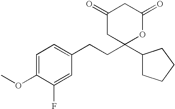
C1(=O)CC(C2CCCC2)(CCC2=CC=C(OC)C(F)=C2)OC(=O)C1
